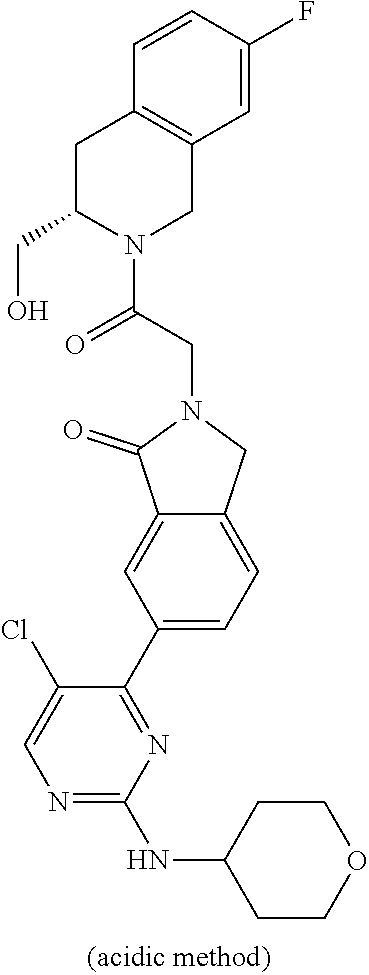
N1=C(NC2CCOCC2)N=C(C2=CC=C3C(=C2)C(=O)N(CC(=O)N2CC4=C(CC2CO)C=CC(F)=C4)C3)C(Cl)=C1
